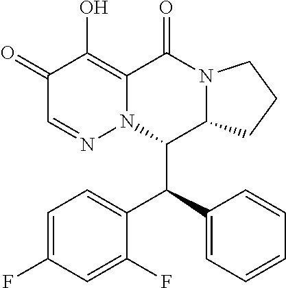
C1=C(F)C=C(F)C(C(C2=CC=CC=C2)C2C3N(C(=O)C4=C(O)C(=O)C=NN24)CCC3)=C1
